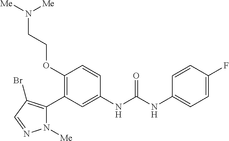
C1(OCCN([Me])[Me])=C(C2=C(Br)C=NN2[Me])C=C(NC(=O)NC2=CC=C(F)C=C2)C=C1
